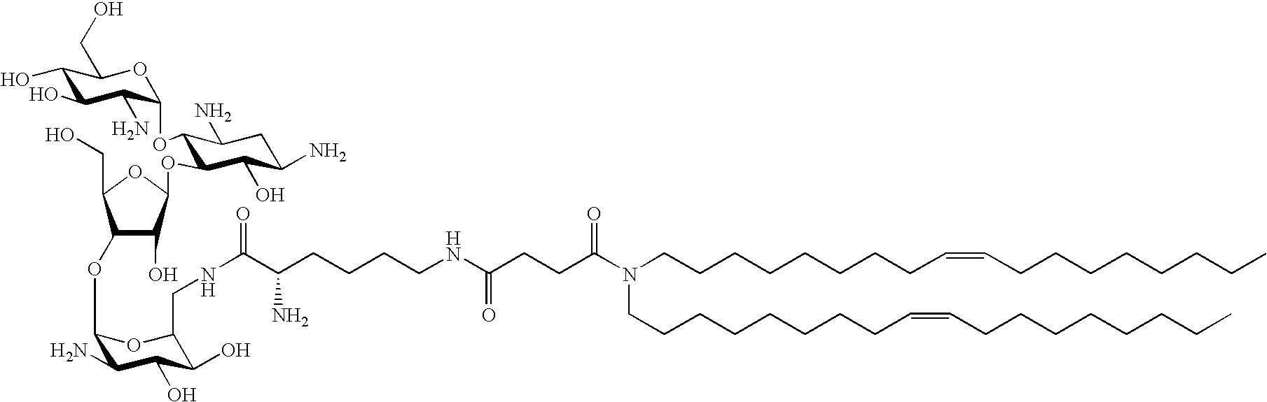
C1(OC2C(N)C(O)C(O)C(CNC(=O)C(CCCCNC(CCC(=O)N(CCCCCCCCC=CCCCCCCCC)CCCCCCCCC=CCCCCCCCC)=O)N)O2)C(CO)OC(OC2C(OC3C(N)C(O)C(O)C(CO)O3)C(N)CC(N)C2O)C1O
